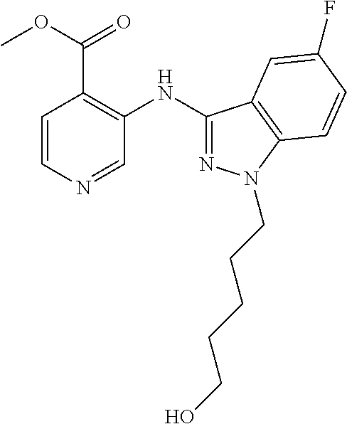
C1=CN=CC(NC2=NN(CCCCCO)C3=C2C=C(F)C=C3)=C1C(OC)=O
